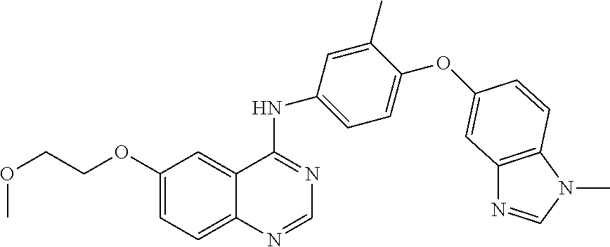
C1(OCCOC)=CC=C2C(=C1)C(NC1=CC=C(OC3=CC4=C(N(C)C=N4)C=C3)C(C)=C1)=NC=N2
